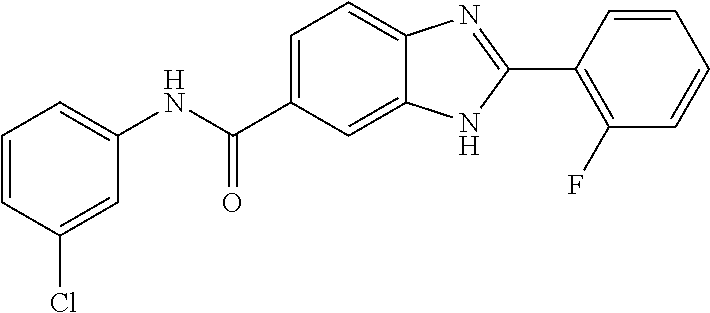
C1(NC(C2=CC=C3C(=C2)NC(C2=C(F)C=CC=C2)=N3)=O)=CC=CC(Cl)=C1
